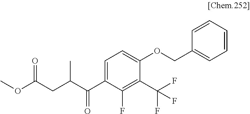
C1=C(C(C(CC(OC)=O)C)=O)C(F)=C(C(F)(F)F)C(OCC2=CC=CC=C2)=C1
